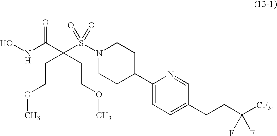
C(COC)C(CCOC)(C(NO)=O)S(N1CCC(C2=CC=C(CCC([CF3])(F)F)C=N2)CC1)(=O)=O
